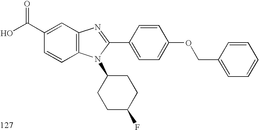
OC(C1=CC2=C(C=C1)N(C1CCC(F)CC1)C(C1=CC=C(OCC3=CC=CC=C3)C=C1)=N2)=O
